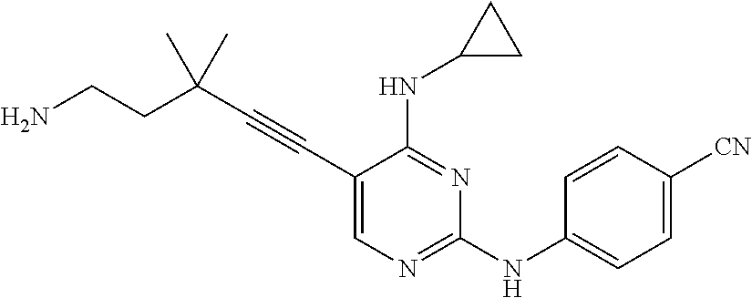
NCCC(C#CC1=CN=C(NC2=CC=C([CN])C=C2)N=C1NC1CC1)(C)C
